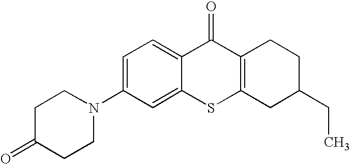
N1(C2=CC=C3C(=C2)SC2=C(C3=O)CCC(CC)C2)CCC(=O)CC1
